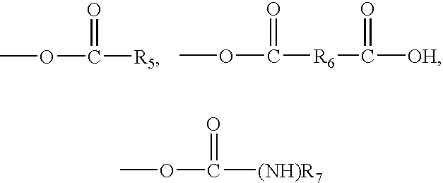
COC([R5])=O.COC(=O)[R6]C(=O)[OH].COC(=O)[(NH)R7]
